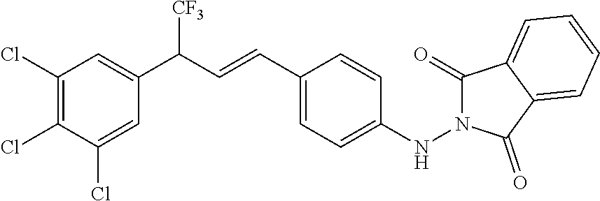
C1(C=CC(C2=CC(Cl)=C(Cl)C(Cl)=C2)[CF3])=CC=C(NN2C(=O)C3=CC=CC=C3C2=O)C=C1
